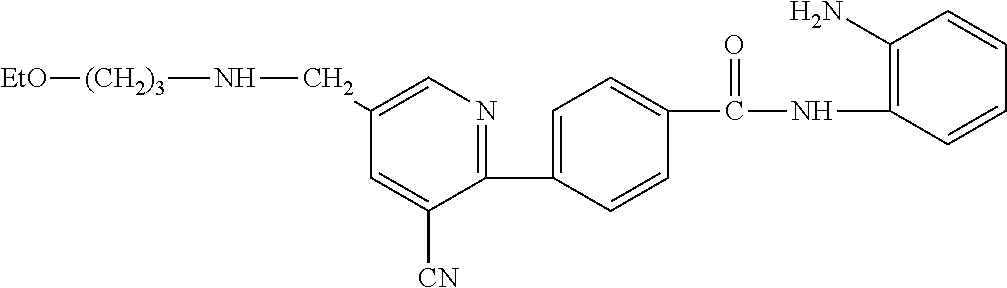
C1=C([CN])C(C2=CC=C(C(NC3=C(N)C=CC=C3)=O)C=C2)=NC=C1CN[(CH2)3][EtO]
